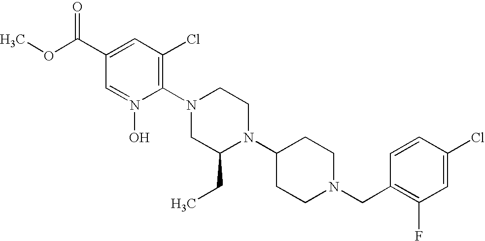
C1(Cl)=CC(F)=C(CN2CCC(N3C(CC)CN(C4=C(Cl)C=C(C(=O)OC)C=N4O)CC3)CC2)C=C1
